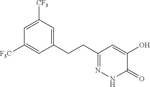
C1(CCC2=CC([CF3])=CC([F3C])=C2)=NNC(=O)C(O)=C1
